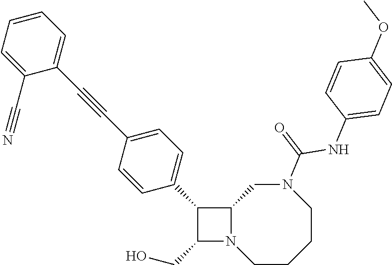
C1(CO)N2C(C1C1=CC=C(C#CC3=CC=CC=C3C#N)C=C1)CN(C(=O)NC1=CC=C(OC)C=C1)CCCC2
